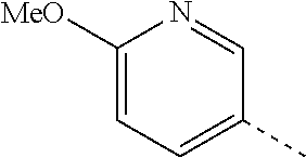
[MeO]C1=CC=C(C)C=N1
